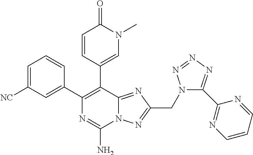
C1=C([NC])C=C(C2=C(C3=CN(C)C(=O)C=C3)C3=NC(CN4C(C5=NC=CC=N5)=NN=N4)=NN3C(N)=N2)C=C1
